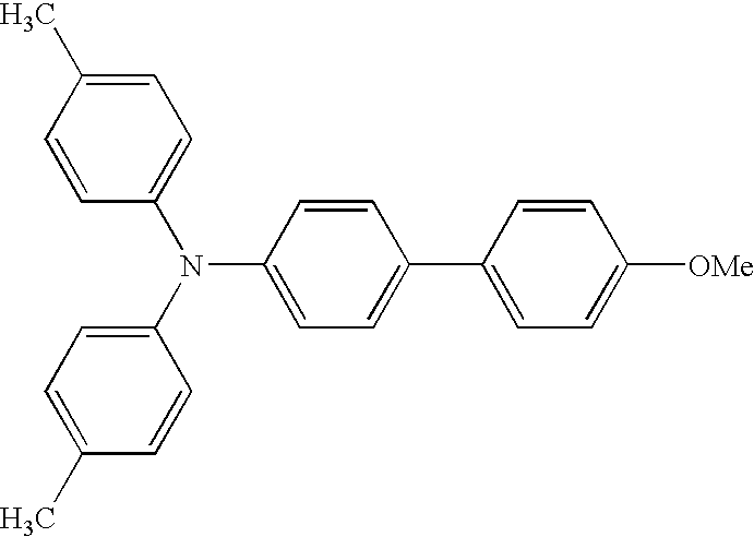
C1=C(C)C=CC(N(C2=CC=C(C)C=C2)C2=CC=C(C3=CC=C([OMe])C=C3)C=C2)=C1
